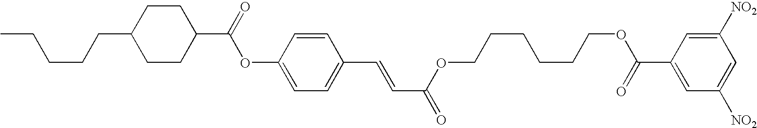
CCCCCC1CCC(C(OC2=CC=C(C=CC(OCCCCCCOC(=O)C3=CC([NO2])=CC([NO2])=C3)=O)C=C2)=O)CC1
